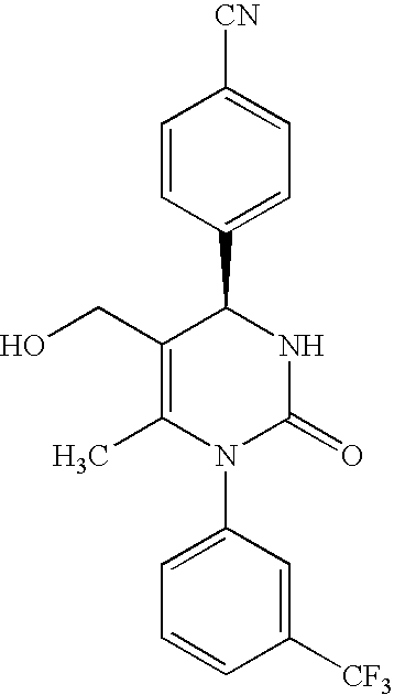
C1=CC(C2C(CO)=C(C)N(C3=CC=CC([CF3])=C3)C(=O)N2)=CC=C1[CN]
